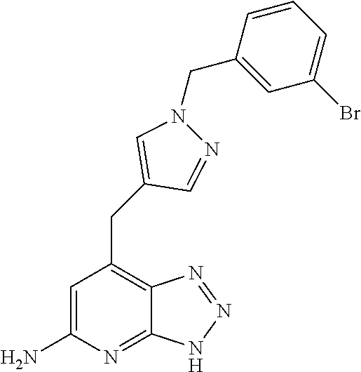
C1=C(N)N=C2C(=C1CC1=CN(CC3=CC(Br)=CC=C3)N=C1)N=NN2
